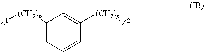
[Z1][(CH2)p]C1=CC=CC([(CH2)p][Z2])=C1
